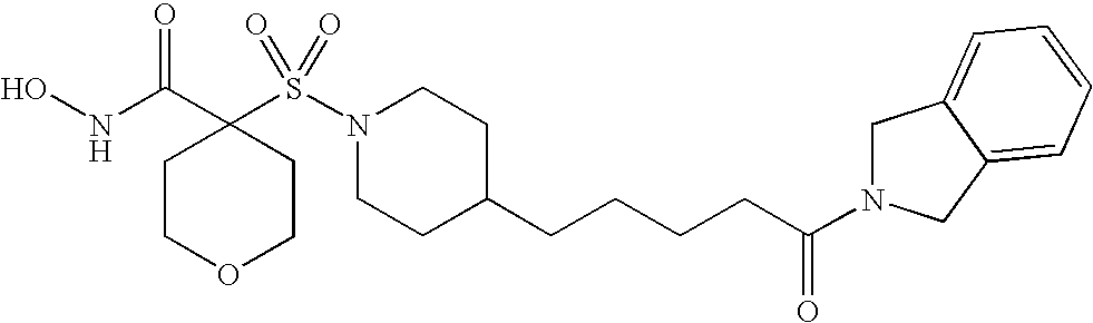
ONC(C1(S(N2CCC(CCCCC(=O)N3CC4=CC=CC=C4C3)CC2)(=O)=O)CCOCC1)=O
